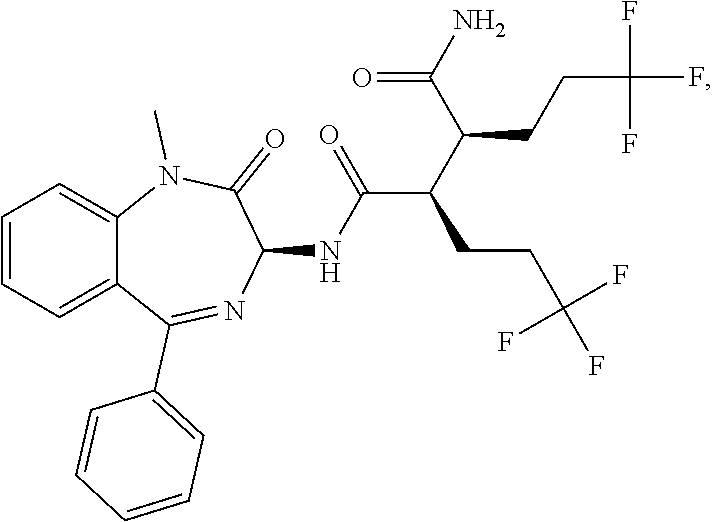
C1=CC=C2C(=C1)N(C)C(=O)C(NC(=O)C(CCC(F)(F)F)C(CCC(F)(F)F)C(=O)N)N=C2C1=CC=CC=C1
